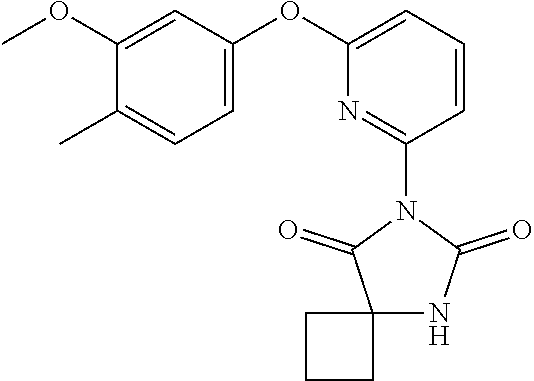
C1(OC)=CC(OC2=CC=CC(N3C(=O)C4(NC3=O)CCC4)=N2)=CC=C1C
